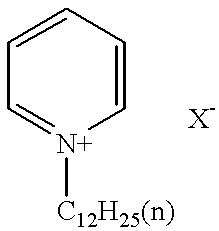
C1=CC=[N+]([C12H25(n)])C=C1
